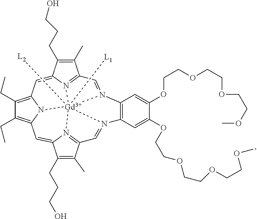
N12=C3C(C)=C(CCCO)C1=CC1=C(CC)C(CC)=C4N1[Gd]215([L2])([L1])N2=C(C(C)=C(CCCO)C2=C4)C=N1C1=C(N5=C3)C=C(OCCOCCOCCOC)C(OCCOCCOCCOC)=C1
